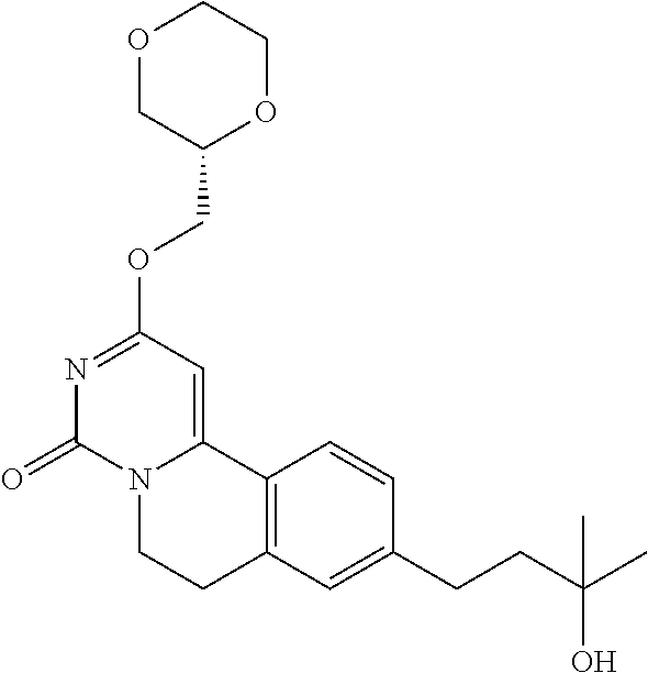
O1CC(COC2=NC(=O)N3C(=C2)C2=C(CC3)C=C(CCC(C)(O)C)C=C2)OCC1
